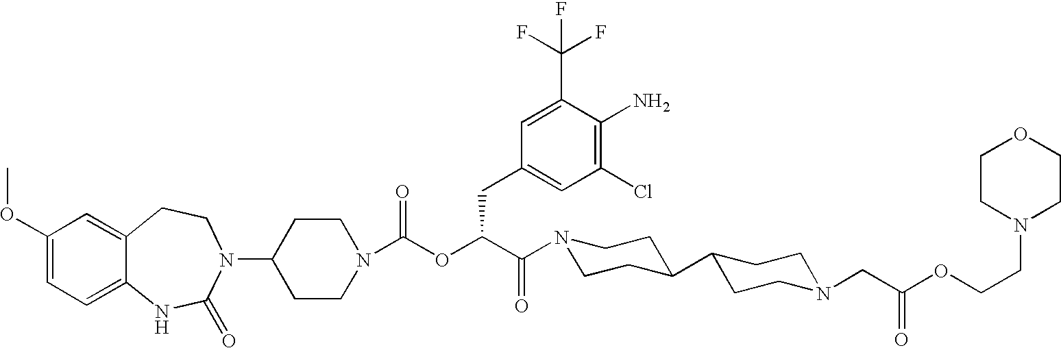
C1(N2C(=O)NC3=CC=C(OC)C=C3CC2)CCN(C(OC(C(N2CCC(C3CCN(CC(OCCN4CCOCC4)=O)CC3)CC2)=O)CC2=CC(Cl)=C(N)C(C(F)(F)F)=C2)=O)CC1
